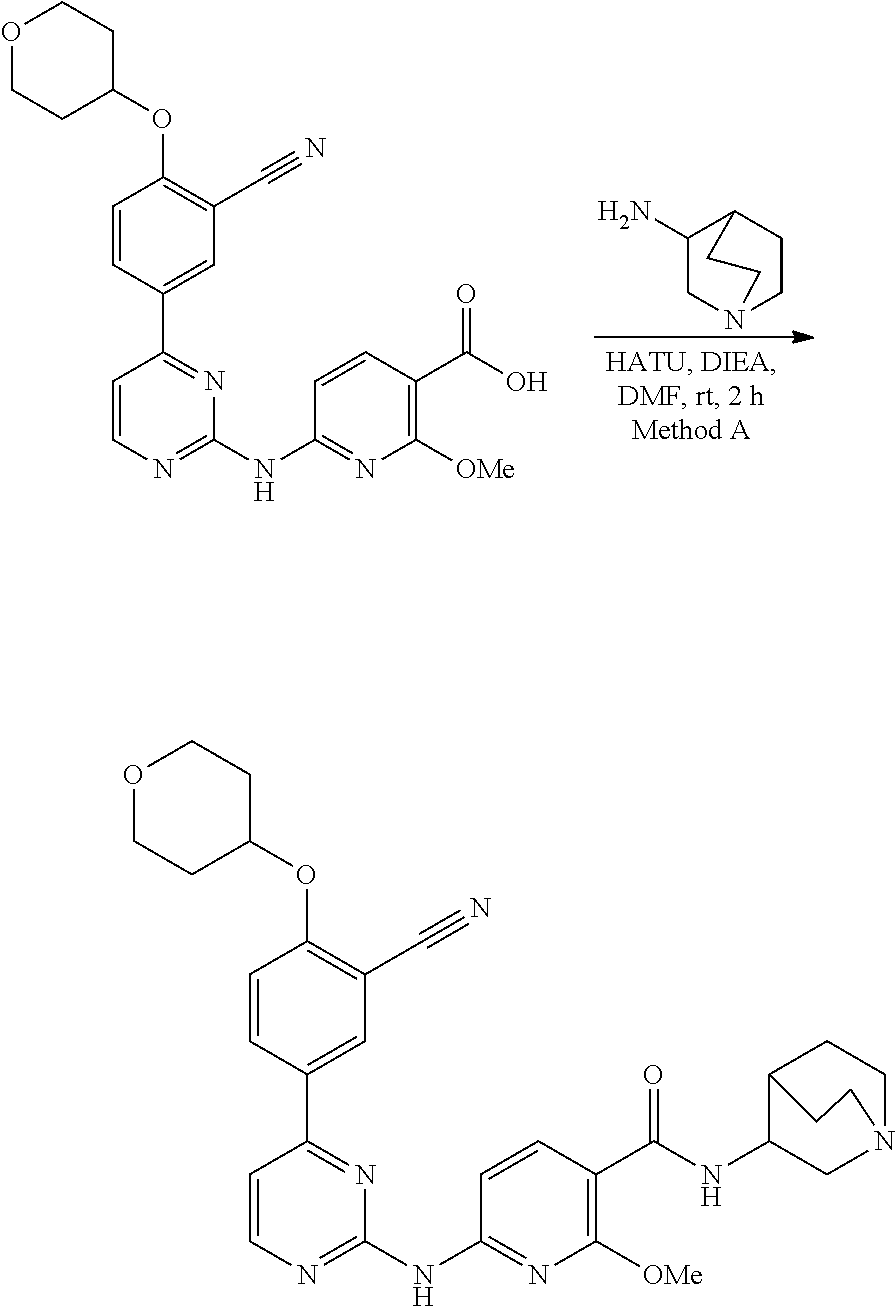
C1=CC(C2=NC(NC3=NC([OMe])=C(C(O)=O)C=C3)=NC=C2)=CC(C#N)=C1OC1CCOCC1.C1(N)CN2CCC1CC2.C1=CC(C2=NC(NC3=NC([OMe])=C(C(=O)NC4CN5CCC4CC5)C=C3)=NC=C2)=CC(C#N)=C1OC1CCOCC1
